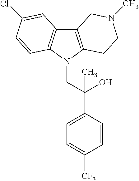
C12=C(N(CC(C3=CC=C([CF3])C=C3)(O)C)C3=C1C=C(Cl)C=C3)CCN(C)C2
